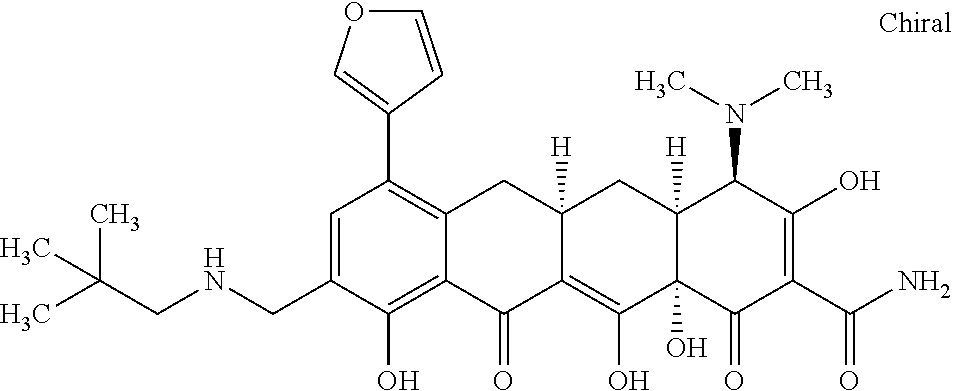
C12([H])C(O)(C(=O)C(C(N)=O)=C(O)C1N(C)C)C(O)=C1C([H])(C2)CC2=C(C3=COC=C3)C=C(CNCC(C)(C)C)C(O)=C2C1=O
